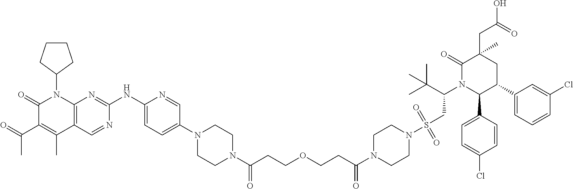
C1(=O)C(C(C)=O)=C(C)C2=C(N1C1CCCC1)N=C(NC1=CC=C(N3CCN(C(CCOCCC(N4CCN(S(CC(N5C(C6=CC=C(Cl)C=C6)C(C6=CC=CC(Cl)=C6)CC(CC(=O)O)(C)C5=O)C(C)(C)C)(=O)=O)CC4)=O)=O)CC3)C=N1)N=C2
